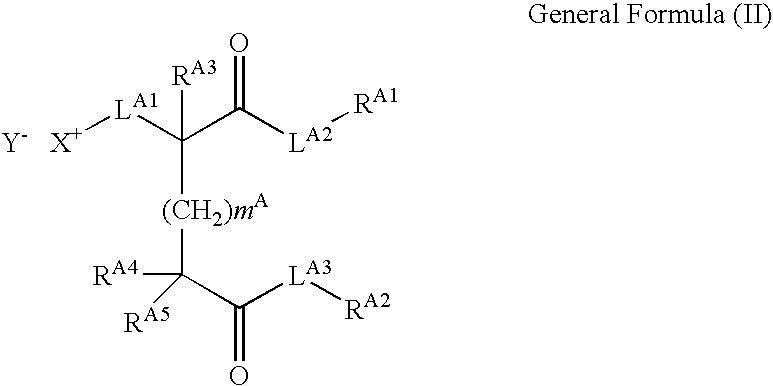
[Y-   X+][LA1]C(C([LA2][RA1])=O)([RA3])[(CH2)mA]C([RA4])([RA5])C(=O)[LA3][RA2]
